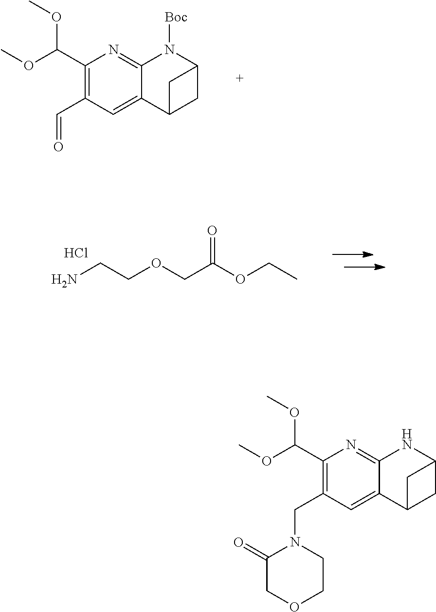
C1(C(OC)OC)=C(C=O)C=C2C(=N1)N([Boc])C1CC2C1.NCCOCC(OCC)=O.Cl.C1(C(OC)OC)=C(CN2C(=O)COCC2)C=C2C(=N1)NC1CC2C1
